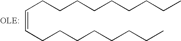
C(=CCCCCCCCC)CCCCCCCCC
